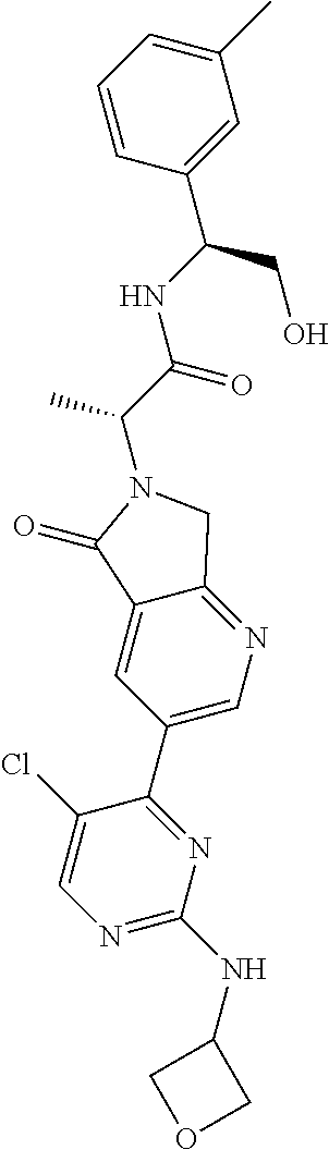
C(N1C(=O)C2=CC(C3=NC(NC4COC4)=NC=C3Cl)=CN=C2C1)(C(NC(CO)C1=CC(C)=CC=C1)=O)C
